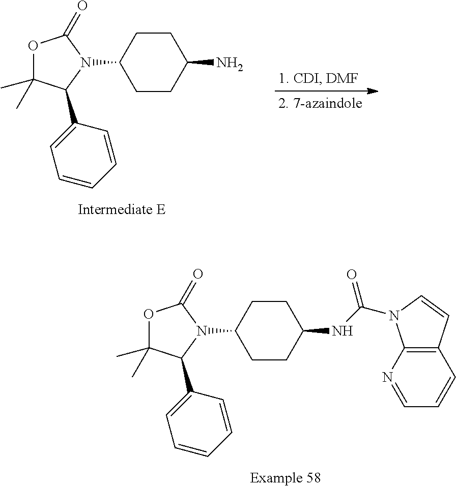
O1C(C)(C)C(C2=CC=CC=C2)N(C2CCC(N)CC2)C1=O.O1C(C)(C)C(C2=CC=CC=C2)N(C2CCC(NC(=O)N3C4=C(C=CC=N4)C=C3)CC2)C1=O
